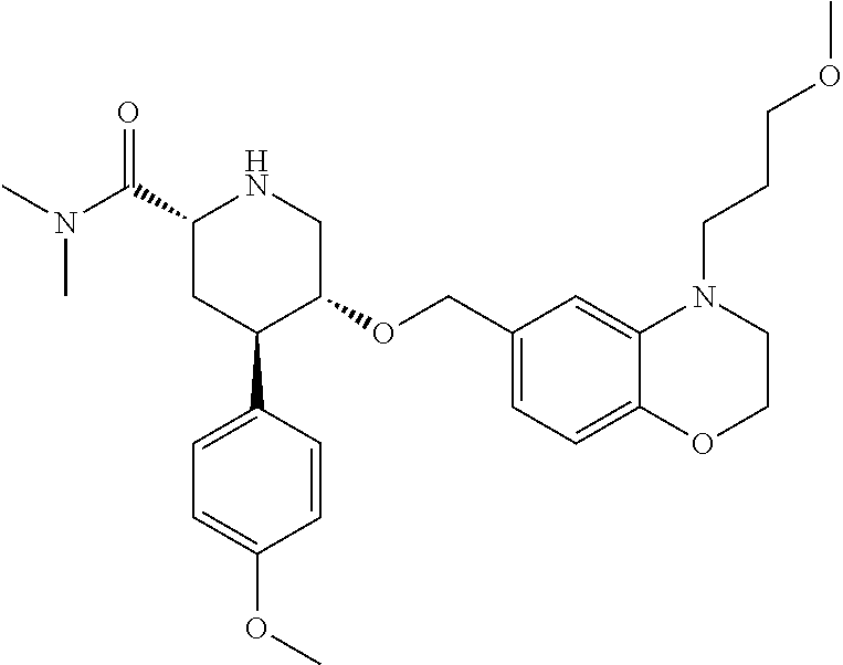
C1(C(N(C)C)=O)CC(C2=CC=C(OC)C=C2)C(OCC2=CC=C3C(=C2)N(CCCOC)CCO3)CN1
